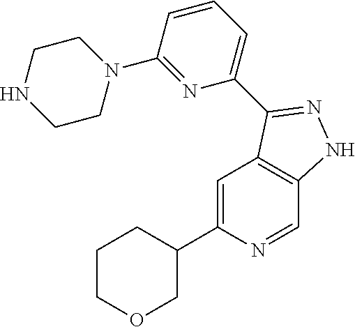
C1=CC(N2CCNCC2)=NC(C2=NNC3=C2C=C(C2CCCOC2)N=C3)=C1
